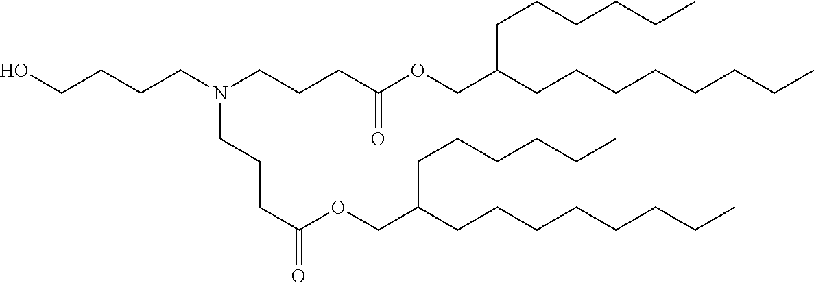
C(CCN(CCCC(OCC(CCCCCCCC)CCCCCC)=O)CCCC(OCC(CCCCCCCC)CCCCCC)=O)CO
